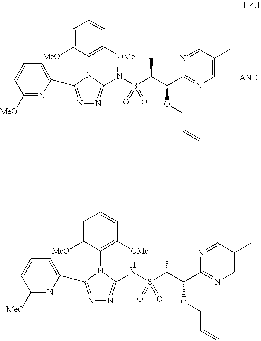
C1=C([MeO])C(N2C(C3=CC=CC([MeO])=N3)=NN=C2NS(C(C(OCC=C)C2=NC=C(C)C=N2)C)(=O)=O)=C([OMe])C=C1.C1=C([MeO])C(N2C(C3=CC=CC([MeO])=N3)=NN=C2NS(C(C(OCC=C)C2=NC=C(C)C=N2)C)(=O)=O)=C([OMe])C=C1
